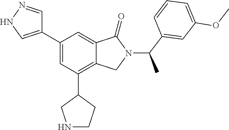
C1=NNC=C1C1=CC(C2CCNC2)=C2C(=C1)C(=O)N(C(C1=CC(OC)=CC=C1)C)C2
